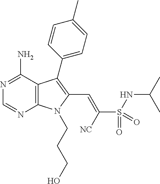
N1=C(N)C2=C(N=C1)N(CCCO)C(C=C(S(=O)(NC(C)C)=O)[NC])=C2C1=CC=C(C)C=C1
